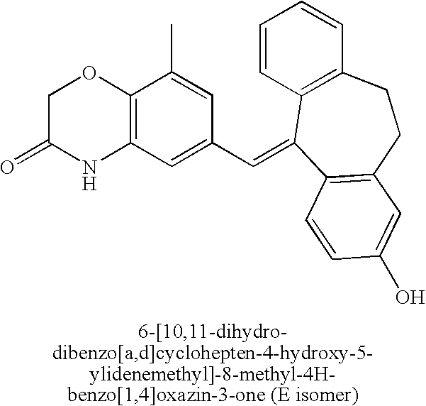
C1C(=O)NC2=C(O1)C(C)=CC(C=C1C3=C(C=CC=C3)CCC3=C1C=CC(O)=C3)=C2
